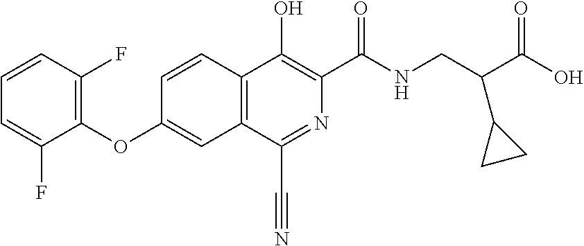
C1(OC2=CC3=C(C=C2)C(O)=C(C(NCC(C(O)=O)C2CC2)=O)N=C3C#N)=C(F)C=CC=C1F
